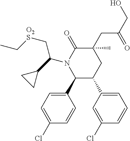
N1(C(C2CC2)C[O2S]CC)C(C2=CC=C(Cl)C=C2)C(C2=CC=CC(Cl)=C2)CC(CC(CO)=O)(C)C1=O
